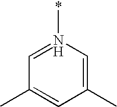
N1(*)=CC(C)=CC(C)=C1
